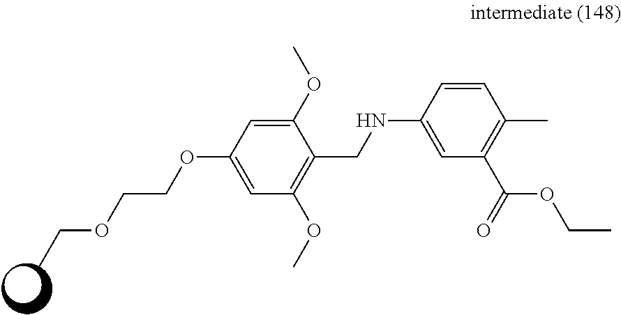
C1(CNC2=CC(C(=O)OCC)=C(C)C=C2)=C(OC)C=C(OCCOCC)C=C1OC
